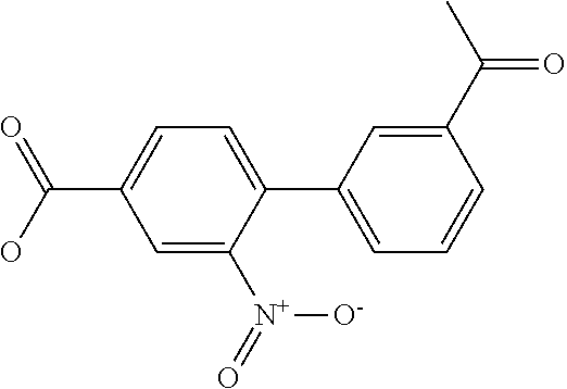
C1=C([N+](=O)[O-])C(C2=CC=CC(C(C)=O)=C2)=CC=C1C(O)=O
